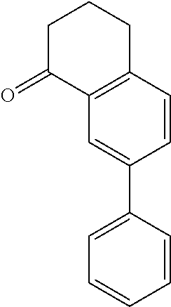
C1=CC(C2=CC3=C(C=C2)CCCC3=O)=CC=C1
